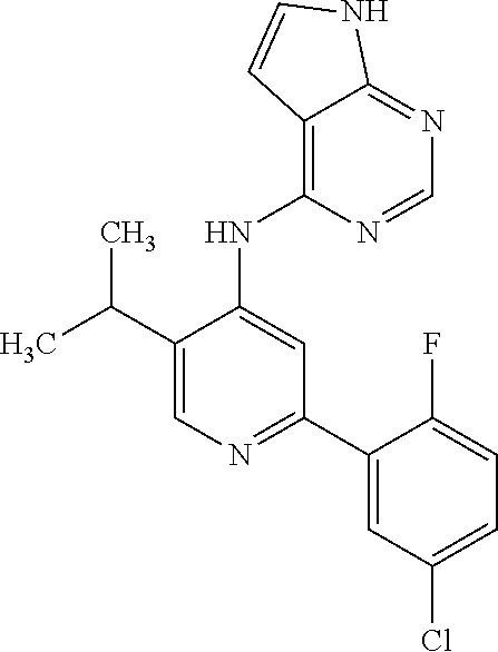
C1(NC2=CC(C3=CC(Cl)=CC=C3F)=NC=C2C(C)C)=C2C(=NC=N1)NC=C2
